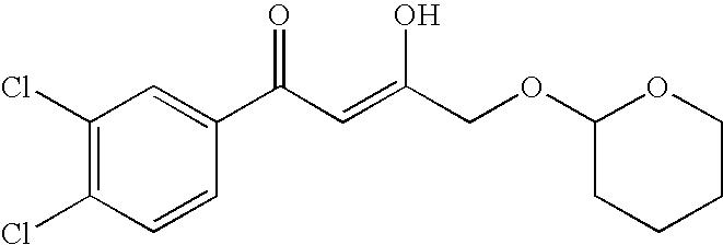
C1(Cl)=C(Cl)C=CC(C(C=C(COC2CCCCO2)O)=O)=C1
